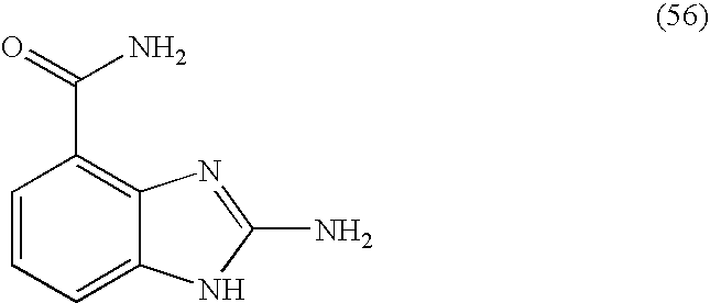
C1=CC=C2C(=C1C(=O)N)N=C(N)N2
